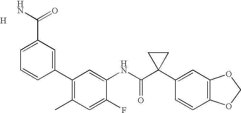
C1(C2=CC(C(N)=O)=CC=C2)=C(C)C=C(F)C(NC(C2(C3=CC4=C(C=C3)OCO4)CC2)=O)=C1.[H]
